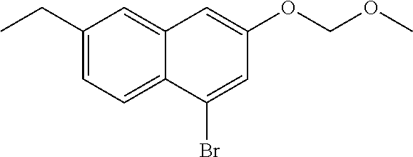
C1(CC)=CC=C2C(=C1)C=C(OCOC)C=C2Br
